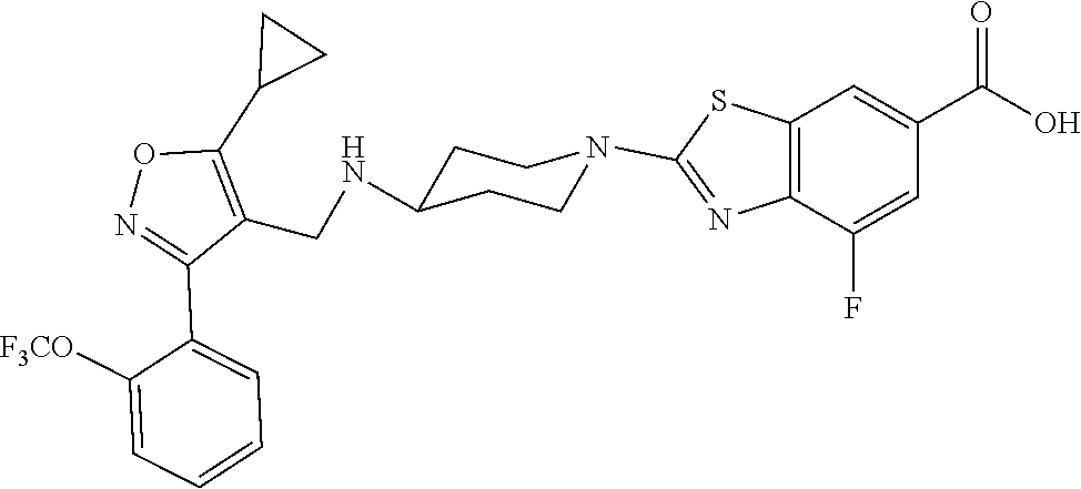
C1CC(NCC2=C(C3CC3)ON=C2C2=CC=CC=C2[F3CO])CCN1C1=NC2=C(C=C(C(O)=O)C=C2F)S1
